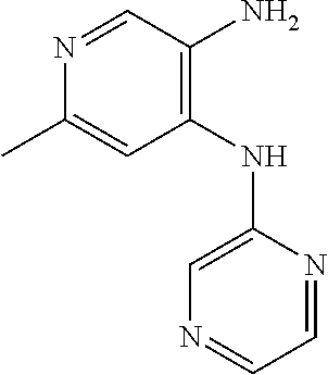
C1(NC2=CN=CC=N2)=C(N)C=NC(C)=C1
